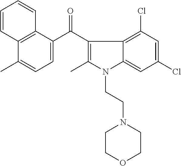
C12=C(C(C(C3=C(C)N(CCN4CCOCC4)C4=CC(Cl)=CC(Cl)=C34)=O)=CC=C1C)C=CC=C2
